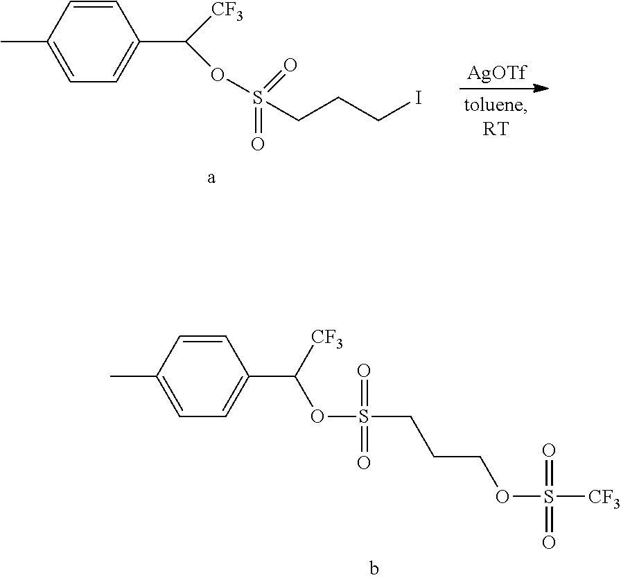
C1=CC(C)=CC=C1C([CF3])OS(CCCOS([CF3])(=O)=O)(=O)=O.C1=CC(C)=CC=C1C([CF3])OS(CCCI)(=O)=O.[AgOTf]
